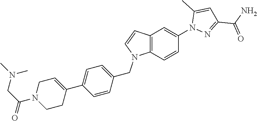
C12=C(C=CC(N3N=C(C(N)=O)C=C3C)=C1)N(CC1=CC=C(C3=CCN(C(CN(C)C)=O)CC3)C=C1)C=C2
